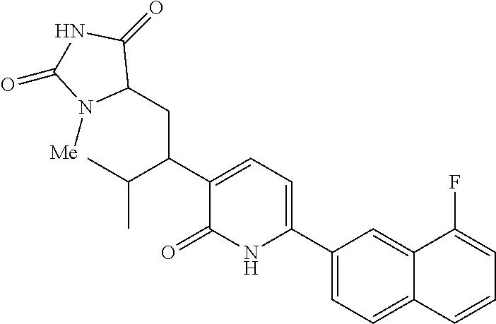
C1(C2=CC=C(C(C(C)C)CC3C(=O)NC(=O)N3[Me])C(=O)N2)=CC=C2C(=C1)C(F)=CC=C2
